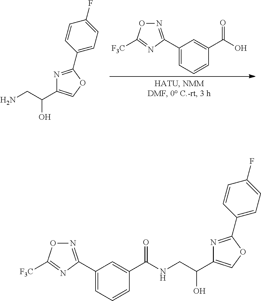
C1(C2=NOC([F3C])=N2)=CC=CC(C(O)=O)=C1.C1=CC(C2=NC(C(CN)O)=CO2)=CC=C1F.C1=CC(C2=NC(C(CNC(C3=CC(C4=NOC([F3C])=N4)=CC=C3)=O)O)=CO2)=CC=C1F
